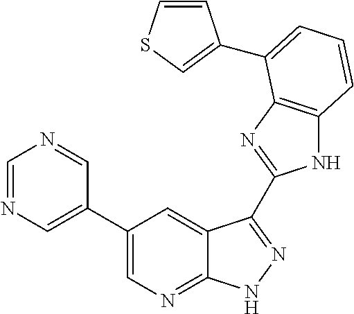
N1C2=C(N=C1C1=NNC3=NC=C(C4=CN=CN=C4)C=C31)C(C1=CSC=C1)=CC=C2
